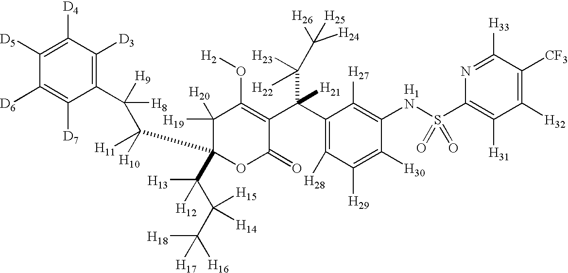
C1(C(C2=C(O[H2])C([H20])([H19])C(C([H11])([H10])C([H9])(C3=C([D3])C([D4])=C([D5])C([D6])=C3[D7])[H8])(C(C(C([H18])([H17])[H16])([H15])[H14])([H13])[H12])OC2=O)(C([H22])([H23])C([H26])([H25])[H24])[H21])=C([H28])C([H29])=C([H30])C(NS(C2=C([H31])C([H32])=C([CF3])C([H33])=N2)(=O)=O)=C1[H27]
